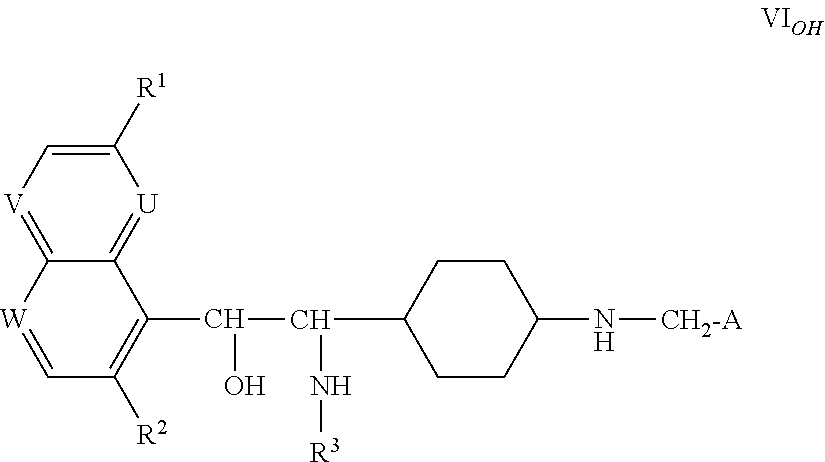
C1([R1])=C[V]=C2C(=[U]1)C(C(C(N[R3])C1CCC(N[CH2-A])CC1)O)=C([R2])C=[W]2
